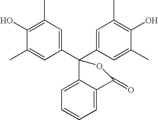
C1(C2(C3=CC(C)=C(O)C(C)=C3)OC(=O)C3=CC=CC=C23)=CC(C)=C(O)C(C)=C1
